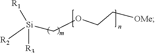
[R2][Si](COCC[OMe])([R1])[R3]
